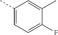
C1(C)=CC=C(F)C(C)=C1
